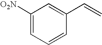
C1([O2N])=CC=CC(C=C)=C1
